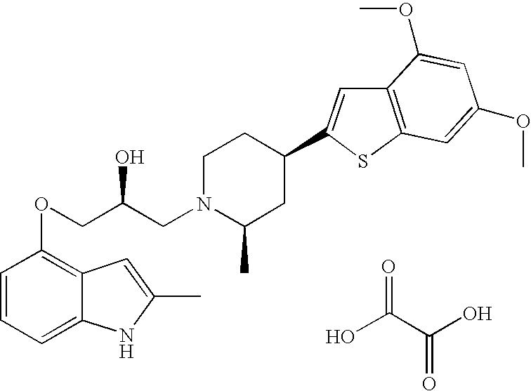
C1=CC=C2C(=C1OCC(CN1C(C)CC(C3=CC4=C(S3)C=C(OC)C=C4OC)CC1)O)C=C(C)N2.OC(C(O)=O)=O
